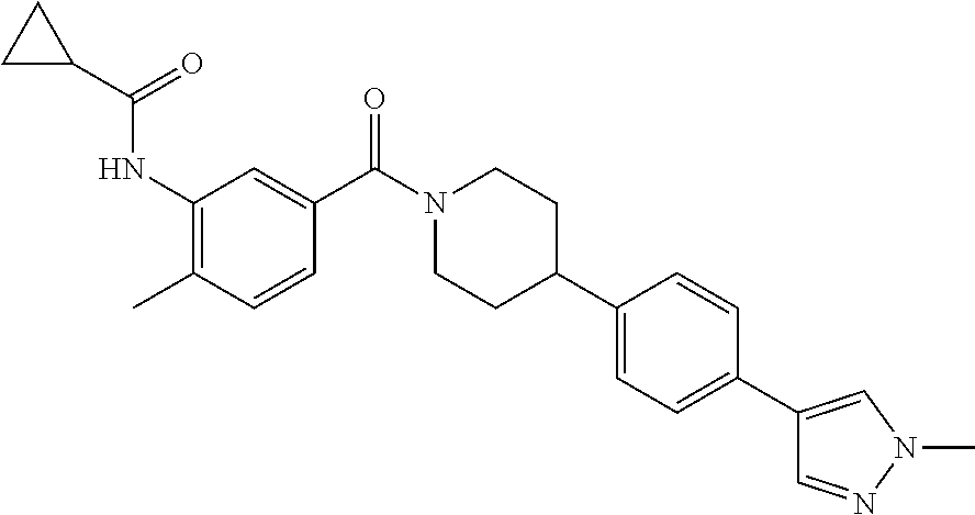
C1(C(=O)NC2=C(C)C=CC(C(N3CCC(C4=CC=C(C5=CN(C)N=C5)C=C4)CC3)=O)=C2)CC1
